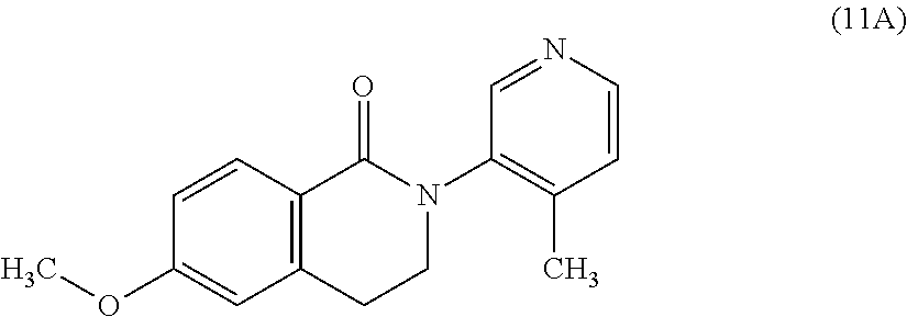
C12=C(CCN(C3=C(C)C=CN=C3)C1=O)C=C(OC)C=C2
